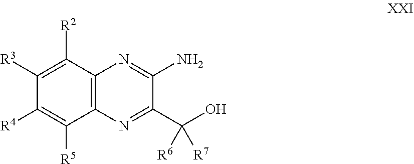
C1([R3])=C([R2])C2=C(C([R5])=C1[R4])N=C(C(O)([R7])[R6])C(N)=N2
